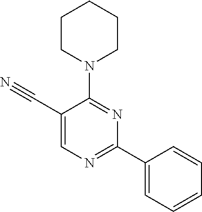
C(C1=CN=C(C2=CC=CC=C2)N=C1N1CCCCC1)#N
